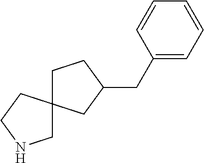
C1C2(CC(CC3=CC=CC=C3)C1)CCNC2
